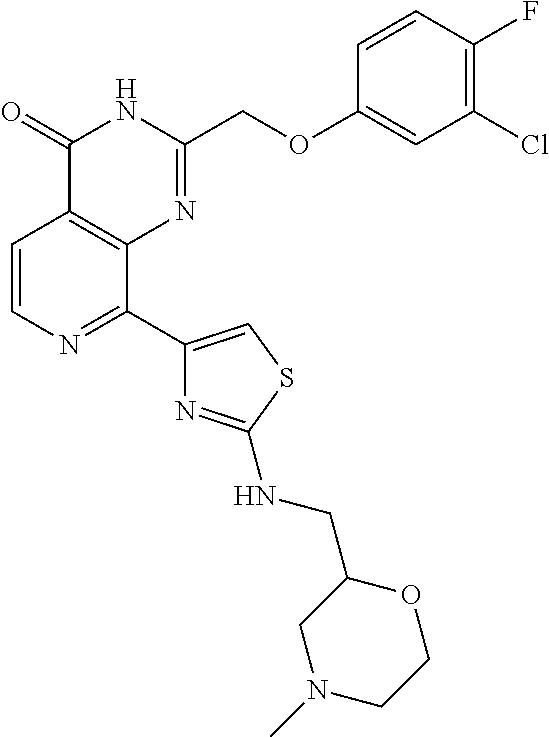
C1=CN=C(C2=CSC(NCC3OCCN(C)C3)=N2)C2=C1C(=O)NC(COC1=CC(Cl)=C(F)C=C1)=N2
